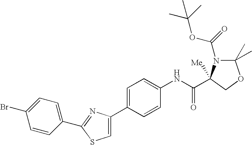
C1=C(C2=CC=C(NC(=O)C3([Me])COC(C)(C)N3C(OC(C)(C)C)=O)C=C2)N=C(C2=CC=C(Br)C=C2)S1
